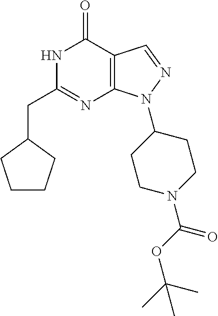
N1C(CC2CCCC2)=NC2=C(C1=O)C=NN2C1CCN(C(OC(C)(C)C)=O)CC1
